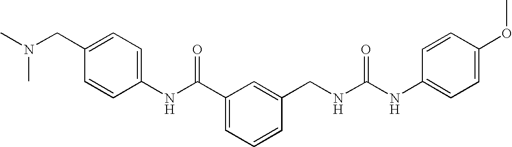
C1(NC(C2=CC=CC(CNC(NC3=CC=C(OC)C=C3)=O)=C2)=O)=CC=C(CN(C)C)C=C1
